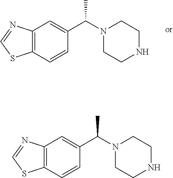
C1=C(C(N2CCNCC2)C)C=CC2=C1N=CS2.C1=C(C(N2CCNCC2)C)C=CC2=C1N=CS2
